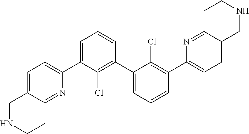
C1=C(C2=CC=C3C(=N2)CCNC3)C(Cl)=C(C2=CC=CC(C3=CC=C4C(=N3)CCNC4)=C2Cl)C=C1
